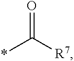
*C([R7])=O
